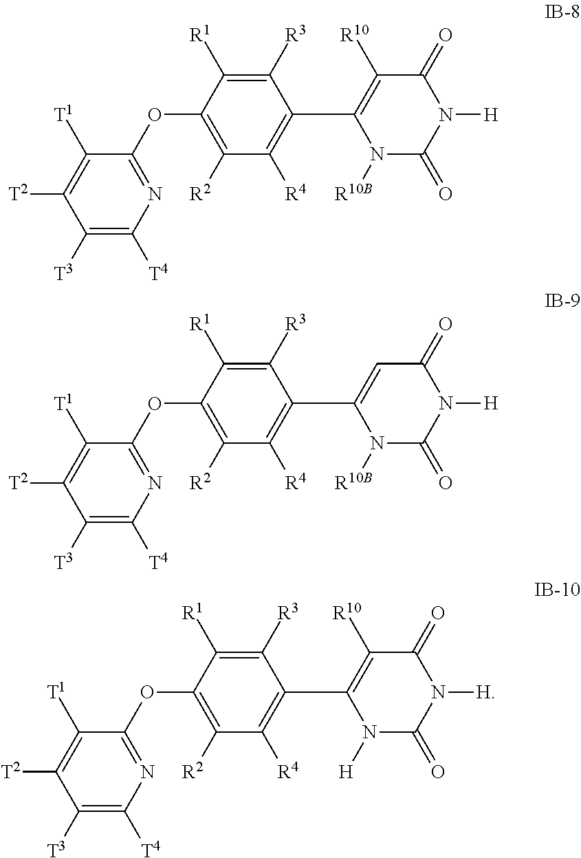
C1([T3])=C([T4])N=C(OC2=C([R2])C([R4])=C(C3=C([R10])C(=O)N([H])C(=O)N3[R10B])C([R3])=C2[R1])C([T1])=C1[T2].C1([T3])=C([T4])N=C(OC2=C([R2])C([R4])=C(C3=CC(=O)N([H])C(=O)N3[R10B])C([R3])=C2[R1])C([T1])=C1[T2].C1([T3])=C([T4])N=C(OC2=C([R2])C([R4])=C(C3=C([R10])C(=O)N([H])C(=O)N3[H])C([R3])=C2[R1])C([T1])=C1[T2]
